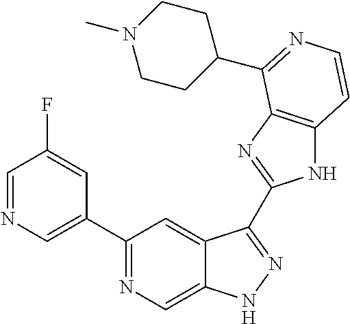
C1(C2=CN=CC(F)=C2)=NC=C2C(=C1)C(C1=NC3=C(N1)C=CN=C3C1CCN(C)CC1)=NN2
